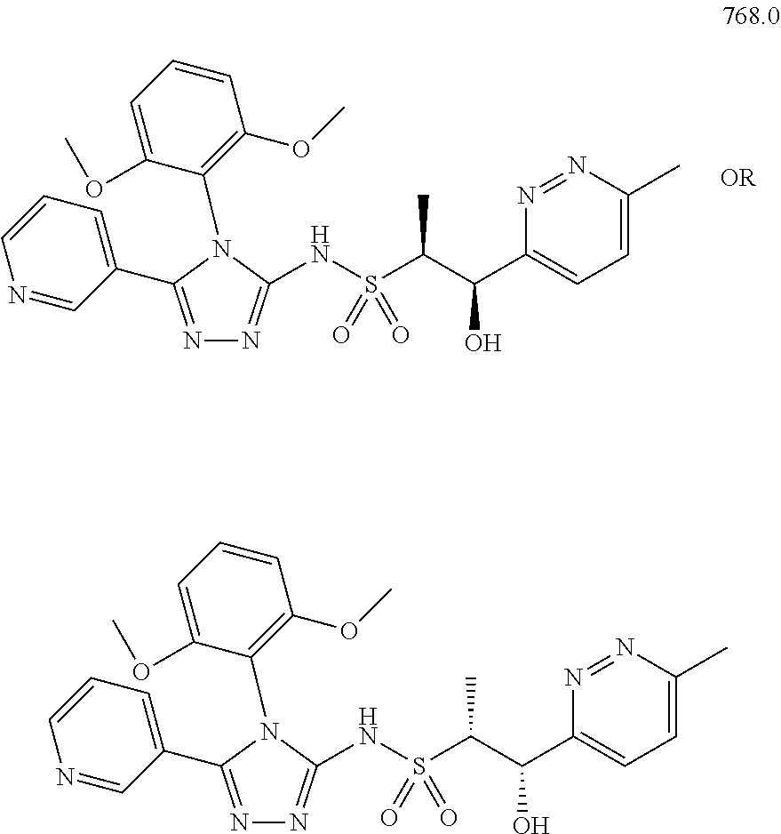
N1=NC(C)=CC=C1C(C(S(=O)(NC1=NN=C(C2=CC=CN=C2)N1C1=C(OC)C=CC=C1OC)=O)C)O.N1=NC(C)=CC=C1C(C(S(=O)(NC1=NN=C(C2=CC=CN=C2)N1C1=C(OC)C=CC=C1OC)=O)C)O
